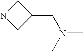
C1C(CN(C)C)CN1
